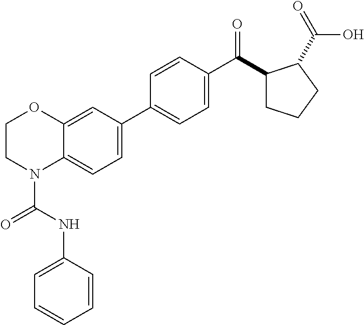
N(C(N1C2=CC=C(C3=CC=C(C(=O)C4CCCC4C(=O)O)C=C3)C=C2OCC1)=O)C1=CC=CC=C1
